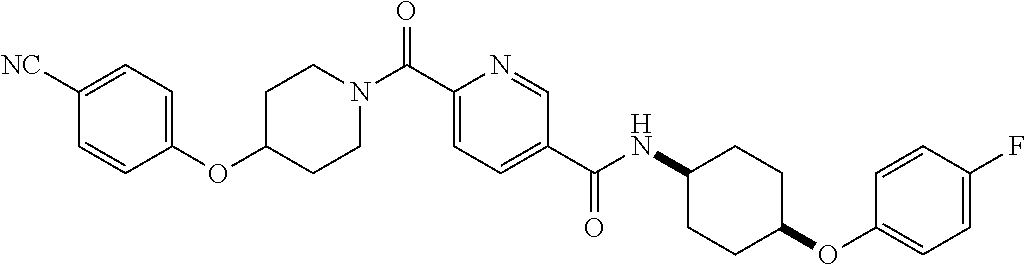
C1CN(C(C2=CC=C(C(=O)NC3CCC(OC4=CC=C(F)C=C4)CC3)C=N2)=O)CCC1OC1=CC=C([NC])C=C1
